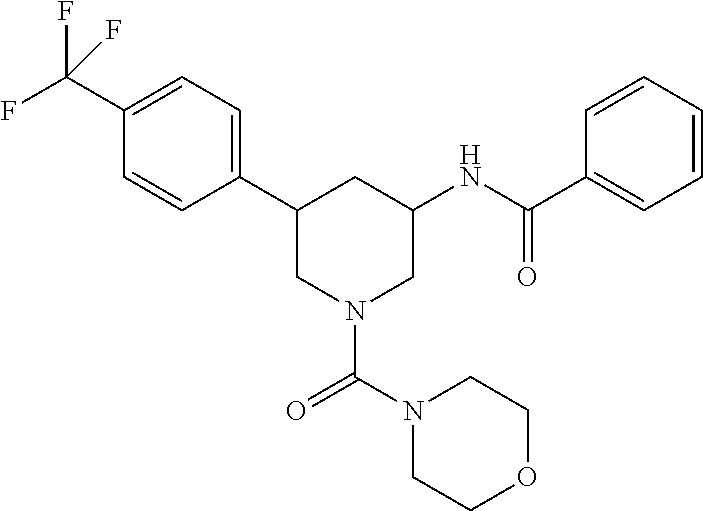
C1(C(F)(F)F)=CC=C(C2CN(C(N3CCOCC3)=O)CC(NC(C3=CC=CC=C3)=O)C2)C=C1
